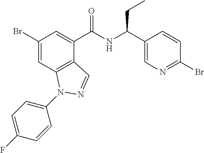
C1(Br)=CC2=C(C(C(NC(C3=CN=C(Br)C=C3)CC)=O)=C1)C=NN2C1=CC=C(F)C=C1
